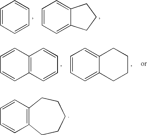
C1=CC=CC=C1.C1=CC=C2C(=C1)CCC2.C12=C(C=CC=C1)C=CC=C2.C12=CC=CC=C1CCCC2.C12=C(C=CC=C1)CCCCC2
